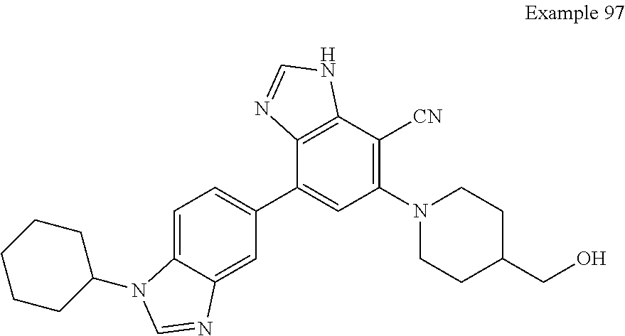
C1(C2=CC(N3CCC(CO)CC3)=C([CN])C3=C2N=CN3)=CC=C2C(=C1)N=CN2C1CCCCC1
